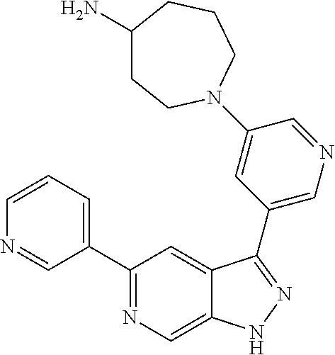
C1=CN=CC(C2=NC=C3C(=C2)C(C2=CN=CC(N4CCC(N)CCC4)=C2)=NN3)=C1
